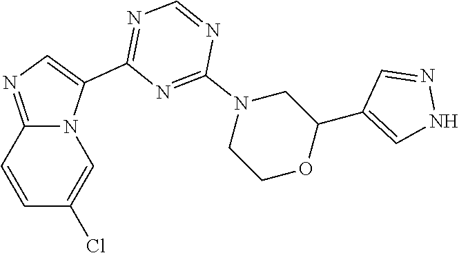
N1=C(C2=CN=C3N2C=C(Cl)C=C3)N=C(N2CCOC(C3=CNN=C3)C2)N=C1
